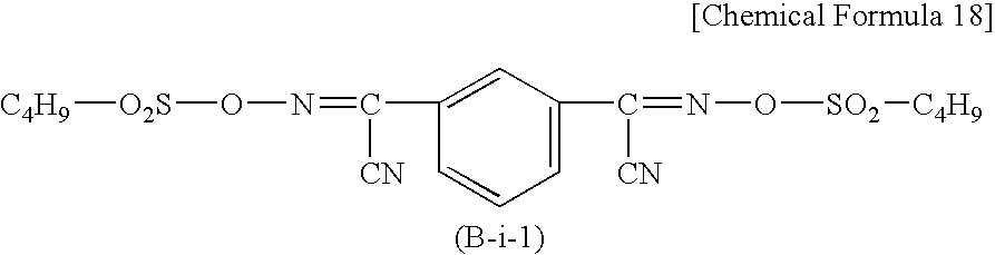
C1=C(C([CN])=NO[O2S][C4H9])C=CC=C1C([CN])=NO[SO2][C4H9]
